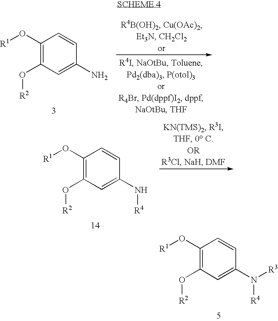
C1(O[R1])=C(O[R2])C=C(N)C=C1.C1(O[R1])=C(O[R2])C=C(N[R4])C=C1.C1(O[R1])=C(O[R2])C=C(N([R3])[R4])C=C1
